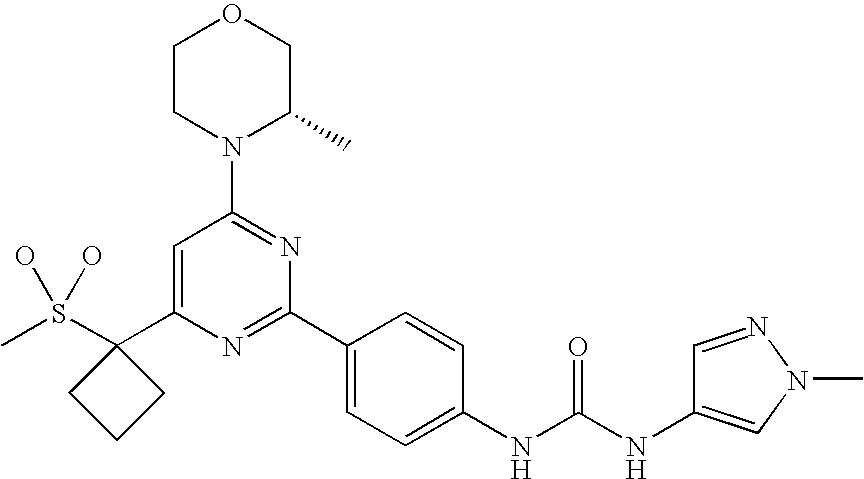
CS(C1(C2=CC(N3C(C)COCC3)=NC(C3=CC=C(NC(NC4=CN(C)N=C4)=O)C=C3)=N2)CCC1)(O)O
